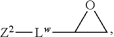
C1([Lw][Z2])CO1
